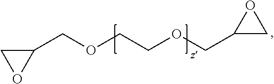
C1(COCCOCC2CO2)CO1
